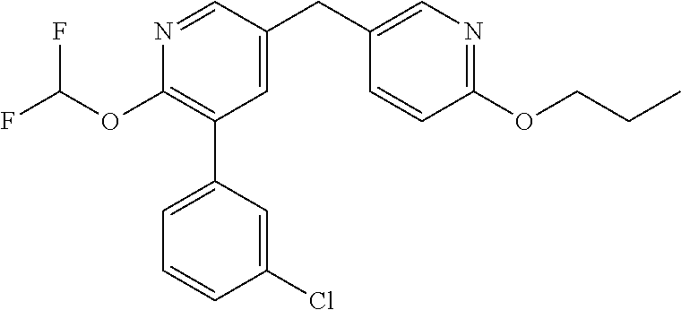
C1(OC(F)F)=C(C2=CC=CC(Cl)=C2)C=C(CC2=CN=C(OCCC)C=C2)C=N1
